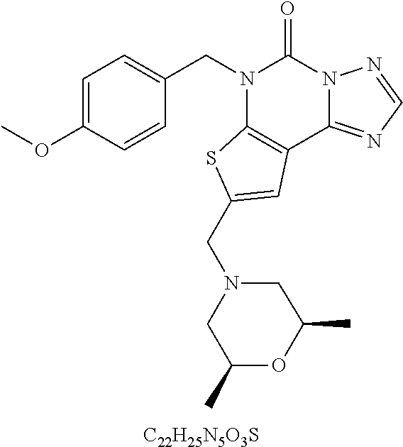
C1=C(OC)C=CC(CN2C3=C(C4=NC=NN4C2=O)C=C(CN2CC(C)OC(C)C2)S3)=C1.[C22H25N5O3S]
